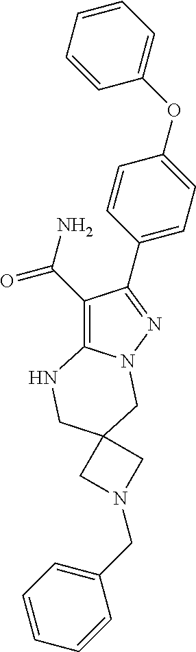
C1(C(N)=O)=C2N(N=C1C1=CC=C(OC3=CC=CC=C3)C=C1)CC1(CN2)CN(CC2=CC=CC=C2)C1
